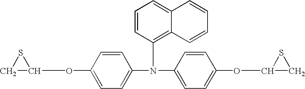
C1=C(N(C2=C3C(=CC=C2)C=CC=C3)C2=CC=C(OC3CS3)C=C2)C=CC(OC2SC2)=C1
